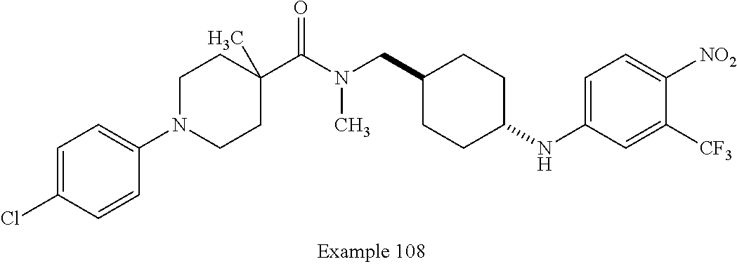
C1=C(Cl)C=CC(N2CCC(C(N(CC3CCC(NC4=CC=C([NO2])C([CF3])=C4)CC3)C)=O)(C)CC2)=C1
